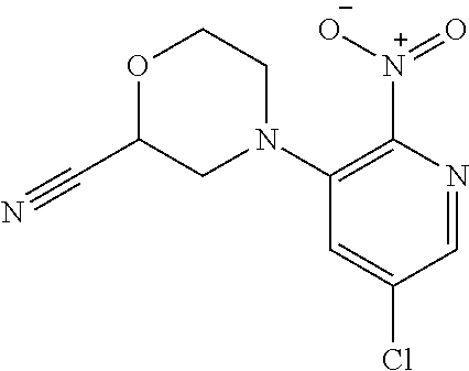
C1(N2CCOC(C#N)C2)=C([N+](=O)[O-])N=CC(Cl)=C1
